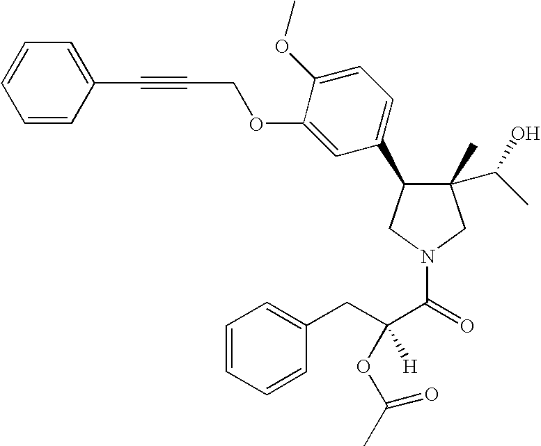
C1(C)(C(C)O)C(C2=CC=C(OC)C(OCC#CC3=CC=CC=C3)=C2)CN(C(C(CC2=CC=CC=C2)(OC(C)=O)[H])=O)C1
